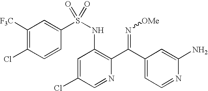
C1([F3C])=C(Cl)C=CC(S(NC2=C(C(C3=CC=NC(N)=C3)=N[OMe])N=CC(Cl)=C2)(=O)=O)=C1
